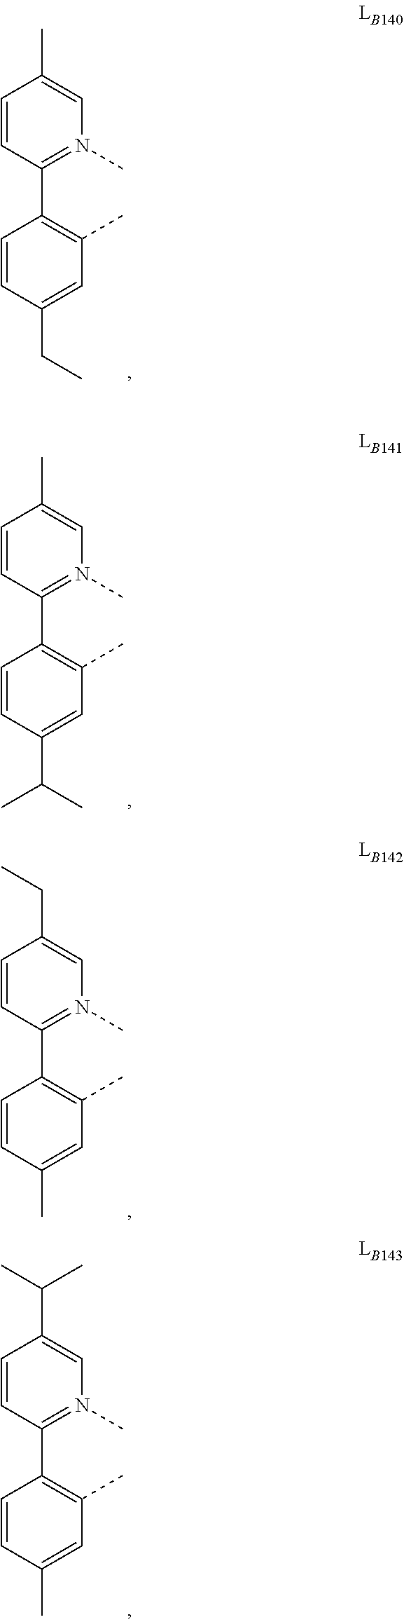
C1=CC(C2=C(C)C=C(CC)C=C2)=N(C)C=C1C.C1=CC(C2=C(C)C=C(C(C)C)C=C2)=N(C)C=C1C.C1=CC(C2=C(C)C=C(C)C=C2)=N(C)C=C1CC.C1=CC(C2=C(C)C=C(C)C=C2)=N(C)C=C1C(C)C
